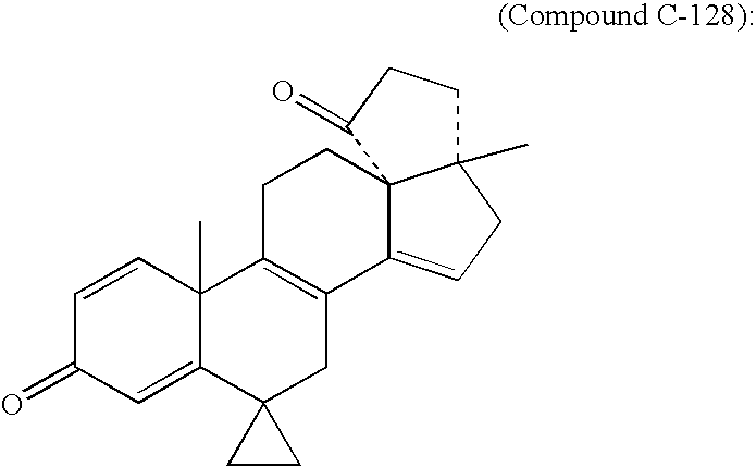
C1=CC2(C)C(=CC1=O)C1(CC3=C2CCC24C3=CCC2(C)CCC4=O)CC1
